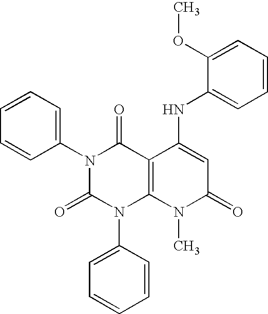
N1(C2=CC=CC=C2)C(=O)N(C2=CC=CC=C2)C2=C(C1=O)C(NC1=CC=CC=C1OC)=CC(=O)N2C
